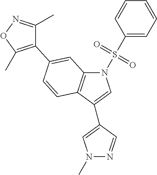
N1(S(C2=CC=CC=C2)(=O)=O)C2=C(C(C3=CN(C)N=C3)=C1)C=CC(C1=C(C)ON=C1C)=C2
